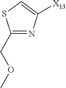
C1(COC)=NC([X13])=CS1
